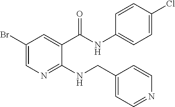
C1(Br)=CN=C(NCC2=CC=NC=C2)C(C(NC2=CC=C(Cl)C=C2)=O)=C1
